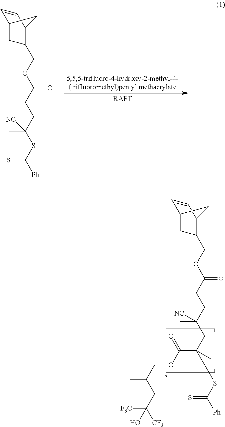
[RAFT].[Ph]C(SC(CCC(OCC1CC2C=CC1C2)=O)(C)[NC])=S.C(CC(CCC(OCC1CC2C=CC1C2)=O)(C)[NC])(C(=O)OCC(CC([F3C])([CF3])O)C)(C)SC(=S)[Ph]
